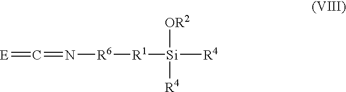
[R1]([Si]([R4])([OR2])[R4])[R6]N=C=[E]
